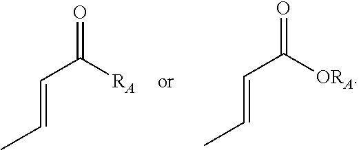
C(=CC([RA])=O)C.C(=CC([ORA])=O)C
